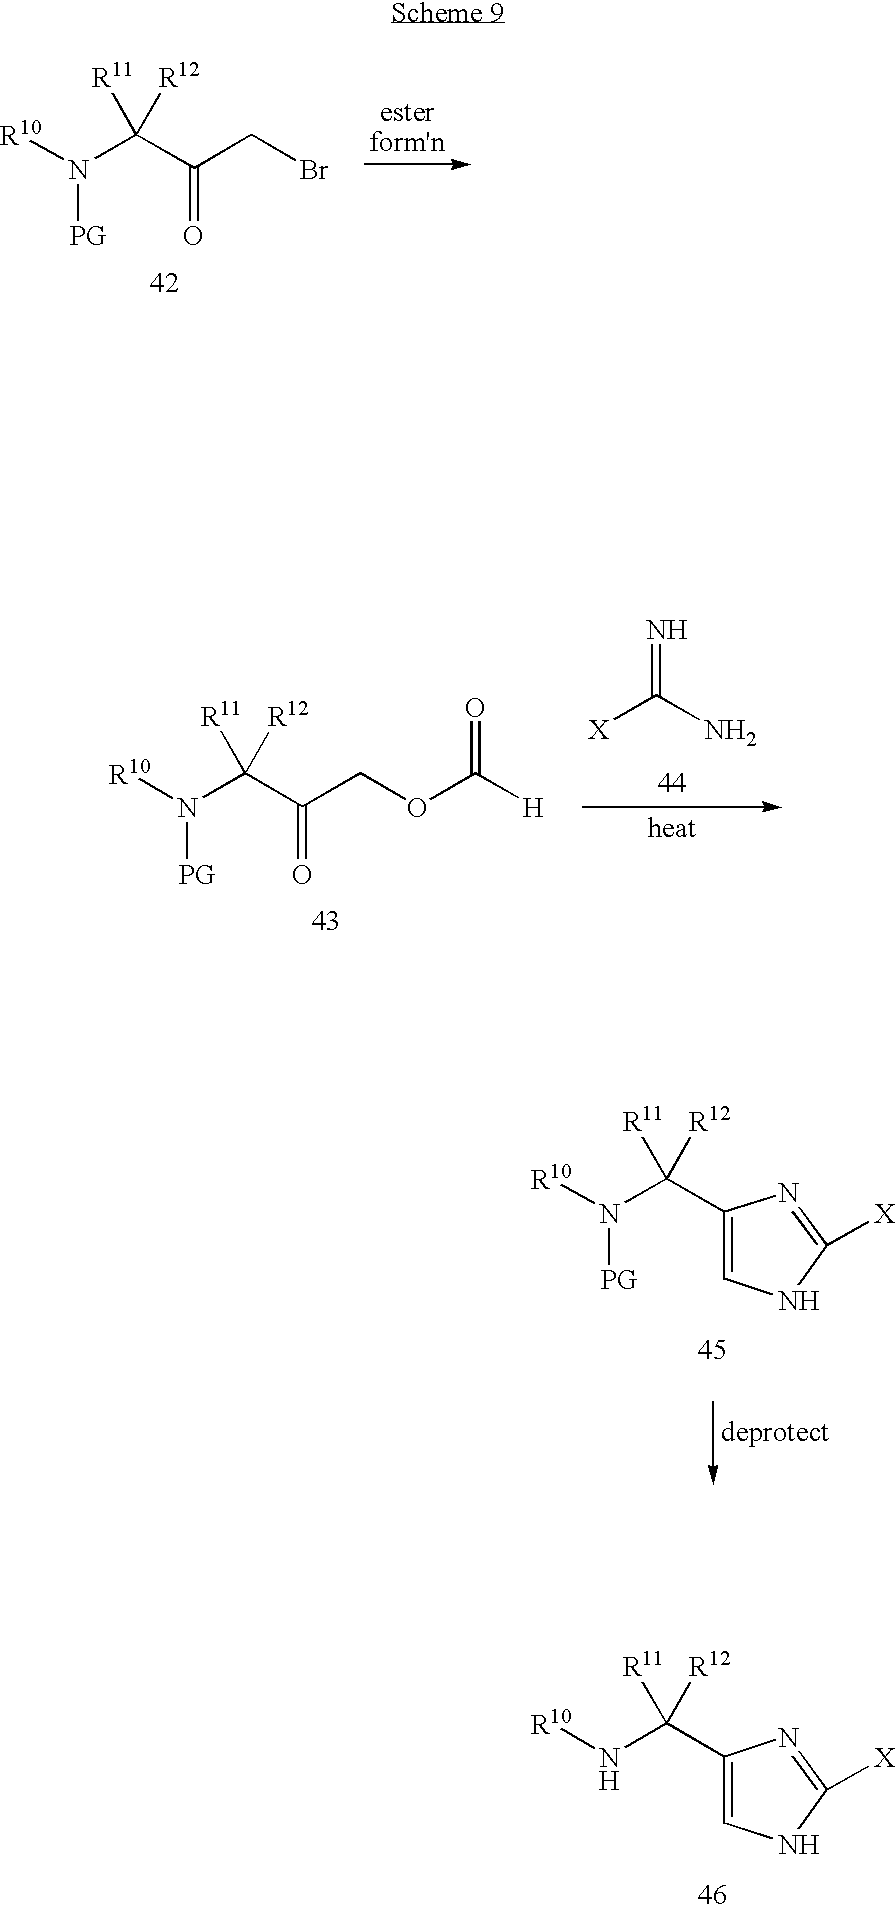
C1(C(N[R10])([R11])[R12])=CNC([X])=N1.C1(C(N([R10])[PG])([R11])[R12])=CNC([X])=N1.N(C(C(CBr)=O)([R11])[R12])([R10])[PG].N(C(C(COC([H])=O)=O)([R11])[R12])([R10])[PG].[X]C(N)=N
